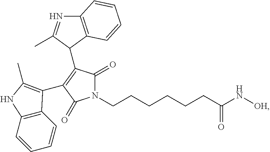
C(CCCCCC(N[OH])=O)N1C(=O)C(C2C(C)=NC3=C2C=CC=C3)=C(C2=C(C)NC3=C2C=CC=C3)C1=O
